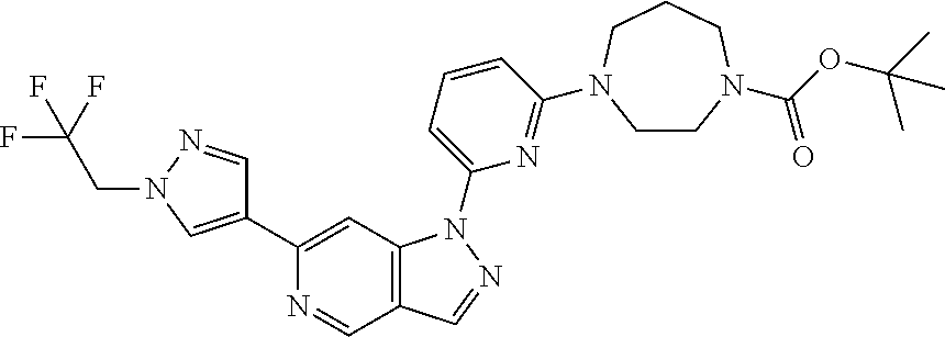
C1CN(C(OC(C)(C)C)=O)CCCN1C1=NC(N2C3=C(C=NC(C4=CN(CC(F)(F)F)N=C4)=C3)C=N2)=CC=C1
